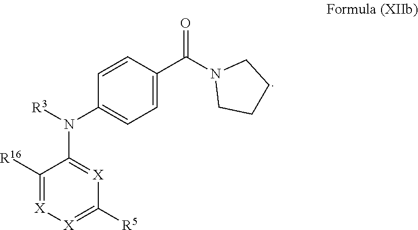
C1([R16])=[X][X]=C([R5])[X]=C1N([R3])C1=CC=C(C(N2CCCC2)=O)C=C1
